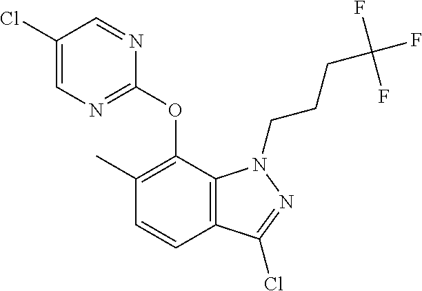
C1(Cl)=CN=C(OC2=C(C)C=CC3=C2N(CCCC(F)(F)F)N=C3Cl)N=C1
